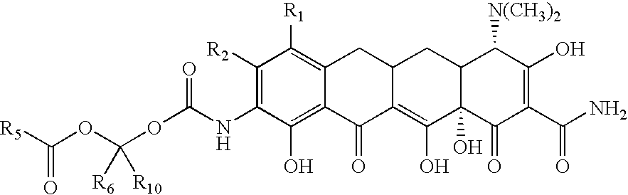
O=C(NC1=C([R2])C([R1])=C2C(=C1O)C(=O)C1=C(O)C3(O)C(CC1C2)C([N(CH3)2])C(O)=C(C(N)=O)C3=O)OC(OC([R5])=O)([R6])[R10]
